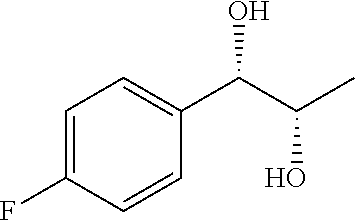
C1=C(F)C=CC(C(C(C)O)O)=C1
